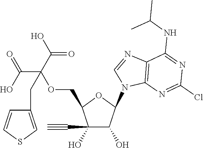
C1(C#C)(O)C(O)C(N2C=NC3=C2N=C(Cl)N=C3NC(C)C)OC1COC(C(=O)O)(C(O)=O)CC1=CSC=C1
